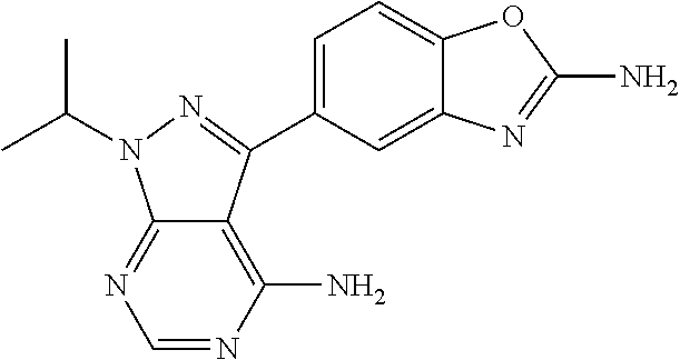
C1=NC(N)=C2C(=N1)N(C(C)C)N=C2C1=CC=C2C(=C1)N=C(N)O2
